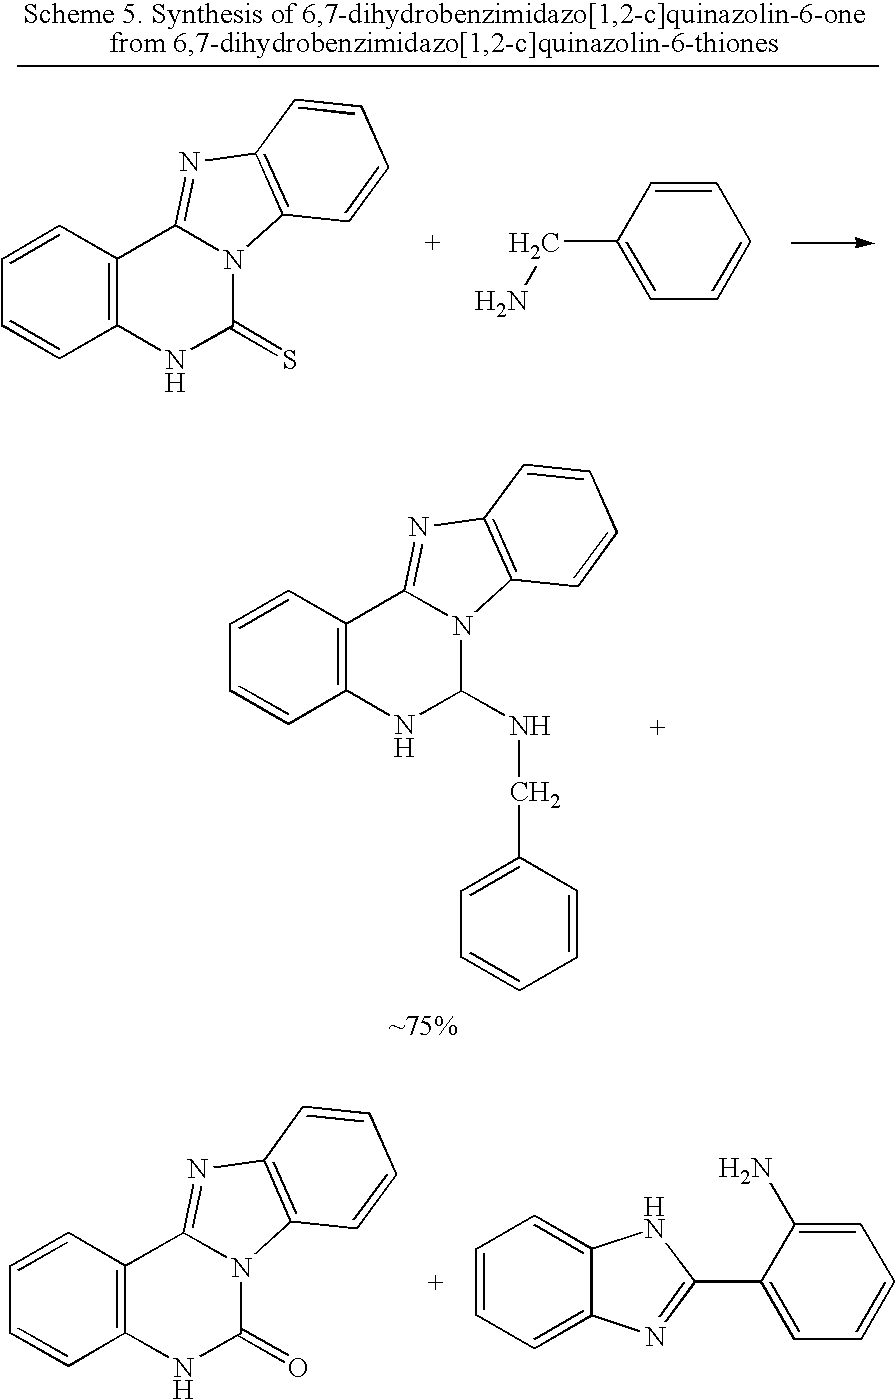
C1=CC2=C(C=C1)N=C1C3=C(C=CC=C3)NC(NCC3=CC=CC=C3)N21.C1=CC=C2C(=C1)NC(C1=CC=CC=C1N)=N2.C1=CC2=C(C=C1)N=C1C3=C(C=CC=C3)NC(=O)N21.C1=CC2=C(C=C1)N=C1C3=C(C=CC=C3)NC(=S)N21.C(C1=CC=CC=C1)N
